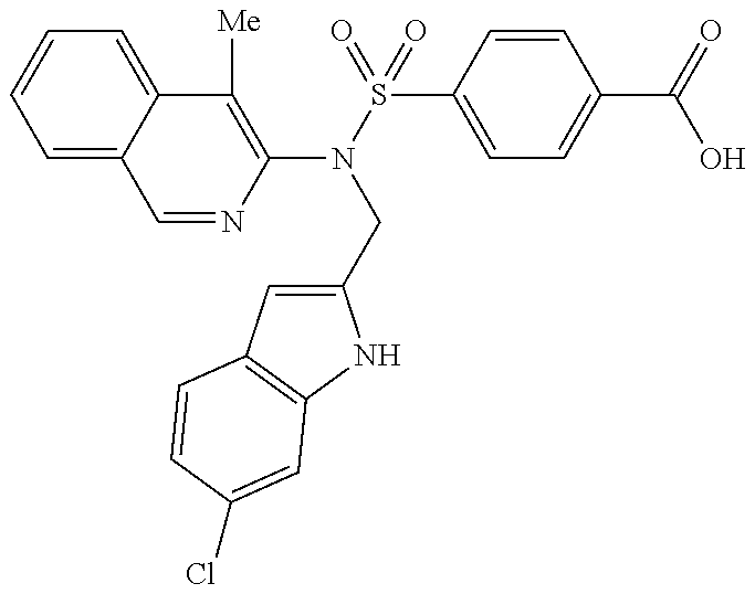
C1=NC(N(S(=O)(=O)C2=CC=C(C(=O)O)C=C2)CC2=CC3=C(N2)C=C(Cl)C=C3)=C([Me])C2=CC=CC=C12
